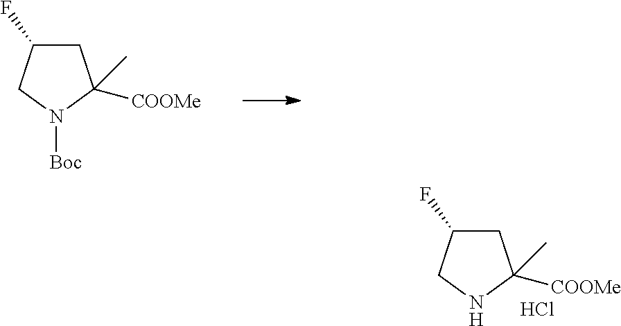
C1C(F)CN([Boc])C1([COOMe])C.C1C(F)CNC1([COOMe])C.Cl
